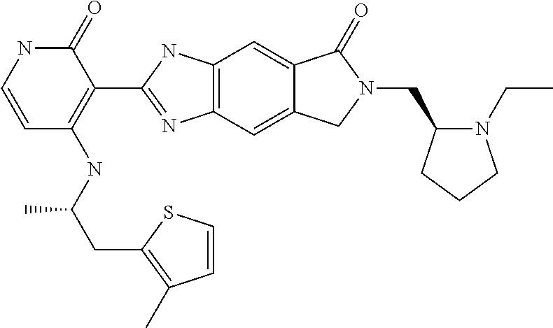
C12=C(C=C3C(=C1)C(=O)N(CC1N(CC)CCC1)C3)N=C(C1=C(NC(CC3=C(C)C=CS3)C)C=CNC1=O)N2
